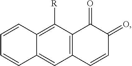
C12=C(C=C3C(=C1[R])C=CC=C3)C=CC(=O)C2=O
